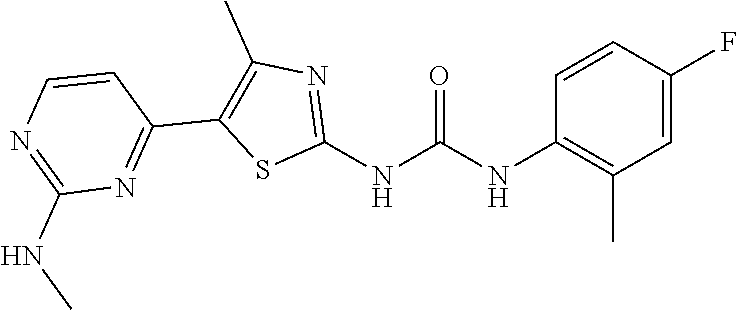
C1=C(F)C=CC(NC(NC2=NC(C)=C(C3=NC(NC)=NC=C3)S2)=O)=C1C
